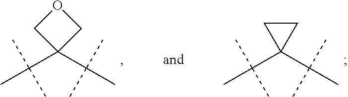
O1CC(C(C)(C)C)(C(C)(C)C)C1.C1(C(C)(C)C)(C(C)(C)C)CC1
